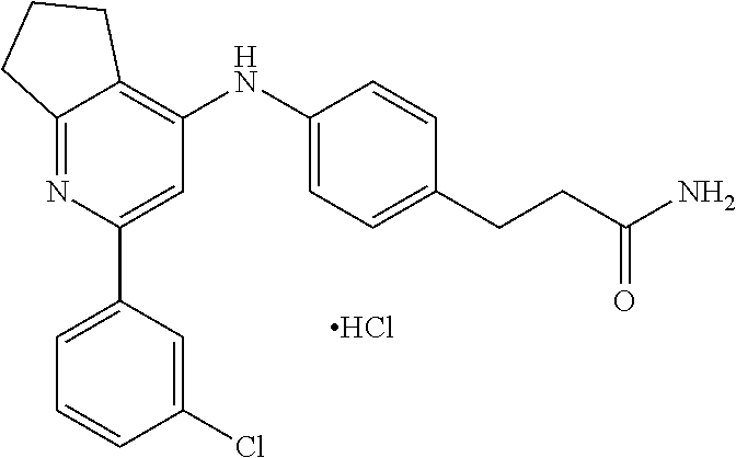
Cl.C1=C(Cl)C=CC=C1C1=CC(NC2=CC=C(CCC(N)=O)C=C2)=C2C(=N1)CCC2
